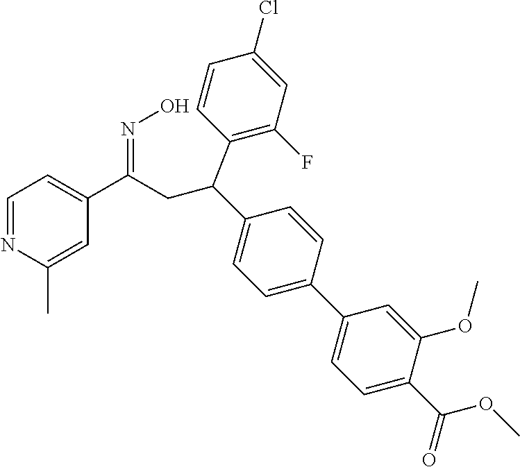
C1=NC(C)=CC(C(CC(C2=CC=C(C3=CC=C(C(=O)OC)C(OC)=C3)C=C2)C2=C(F)C=C(Cl)C=C2)=NO)=C1
